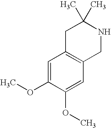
C1=C(OC)C(OC)=CC2=C1CC(C)(C)NC2
